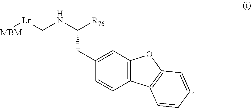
[Ln](CNC([R76])CC1=CC2=C(C=C1)C1=C(O2)C=CC=C1)[MBM]
